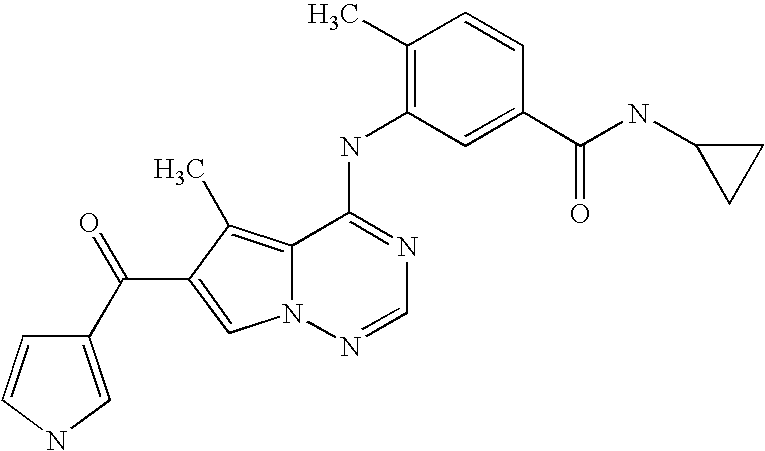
C1(C)=C(NC2=NC=NN3C2=C(C)C(C(C2=CNC=C2)=O)=C3)C=C(C(NC2CC2)=O)C=C1
